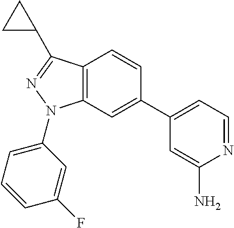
C1(C2=CC3=C(C=C2)C(C2CC2)=NN3C2=CC=CC(F)=C2)=CC=NC(N)=C1
